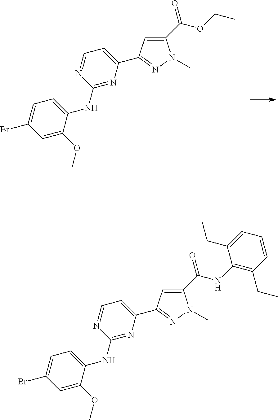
C1(NC(C2=CC(C3=CC=NC(NC4=CC=C(Br)C=C4OC)=N3)=NN2C)=O)=C(CC)C=CC=C1CC.C(OC(C1=CC(C2=CC=NC(NC3=CC=C(Br)C=C3OC)=N2)=NN1C)=O)C
